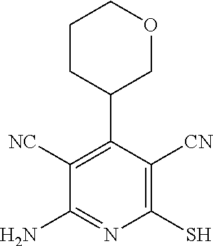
C1CC(C2=C([NC])C(N)=NC(S)=C2[CN])COC1
